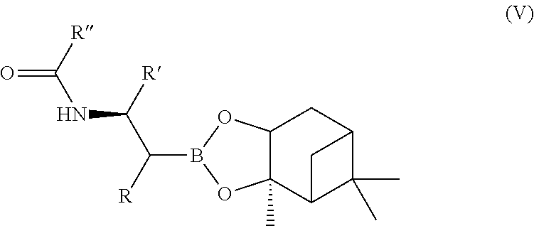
C12C(C)(C3C(C)(C)C(C1)C3)OB(C([R])C([R])NC(=O)[R])O2
